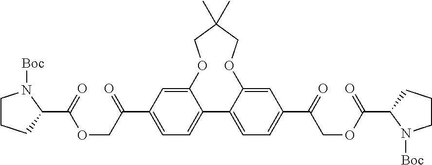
O1C2=CC(C(COC(=O)C3CCCN3[Boc])=O)=CC=C2C2=CC=C(C(=O)COC(=O)C3CCCN3[Boc])C=C2OCC(C)(C)C1
